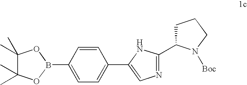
C1(B2OC(C)(C)C(C)(C)O2)=CC=C(C2=CN=C(C3CCCN3[Boc])N2)C=C1
